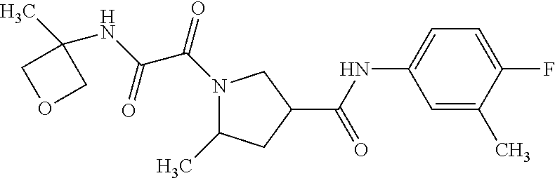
C1=C(C)C(F)=CC=C1NC(C1CN(C(C(NC2(C)COC2)=O)=O)C(C)C1)=O
